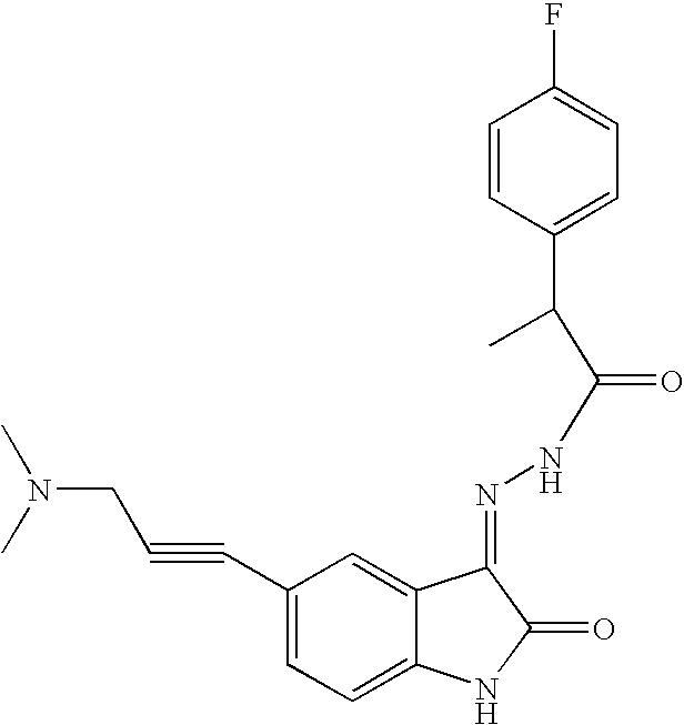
C1(C#CCN(C)C)=CC=C2C(=C1)C(=NNC(=O)C(C1=CC=C(F)C=C1)C)C(=O)N2
